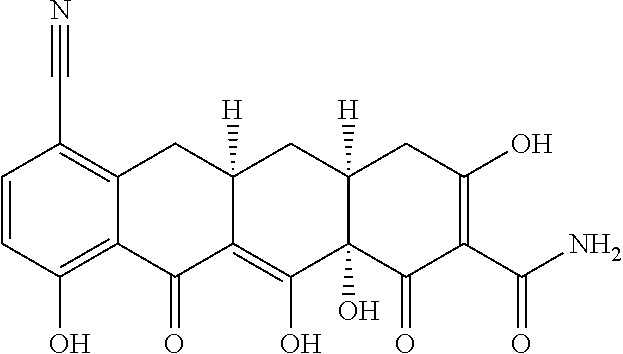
C1=CC(O)=C2C(=C1C#N)CC1([H])C(=C(O)C3(O)C([H])(C1)CC(O)=C(C(N)=O)C3=O)C2=O
